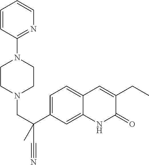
C1CN(CC(C#N)(C)C2=CC=C3C(=C2)NC(=O)C(CC)=C3)CCN1C1=NC=CC=C1
